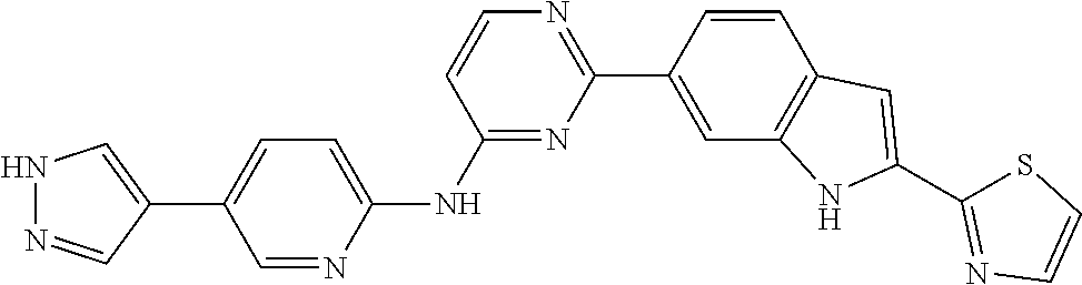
N1=C(NC2=CC=C(C3=CNN=C3)C=N2)C=CN=C1C1=CC2=C(C=C1)C=C(C1=NC=CS1)N2
